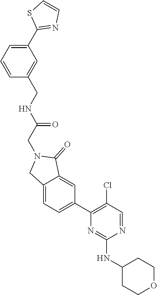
C1(C2=NC=CS2)=CC=CC(CNC(=O)CN2CC3=CC=C(C4=C(Cl)C=NC(NC5CCOCC5)=N4)C=C3C2=O)=C1
